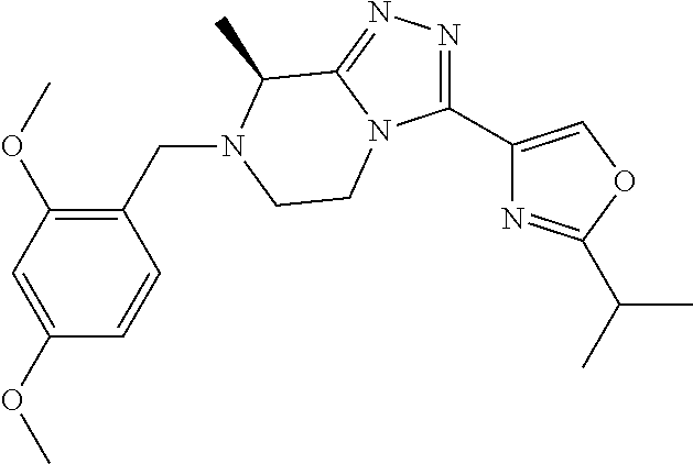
C1(C2=COC(C(C)C)=N2)=NN=C2N1CCN(CC1=C(OC)C=C(OC)C=C1)C2C
